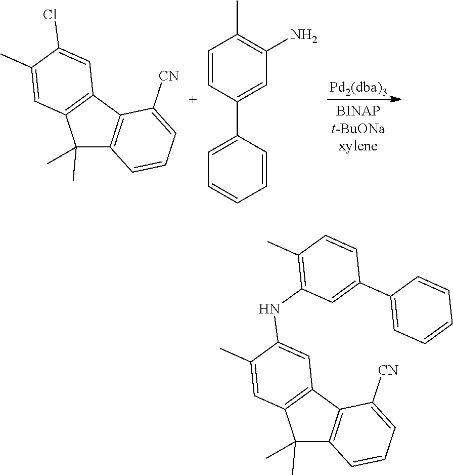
C1=CC(C2=CC=CC=C2)=CC(N)=C1C.C1(C)(C)C2=C(C3=C1C=C(C)C(Cl)=C3)C([CN])=CC=C2.C1(C)(C)C2=C(C3=C1C=C(C)C(NC1=C(C)C=CC(C4=CC=CC=C4)=C1)=C3)C([CN])=CC=C2
